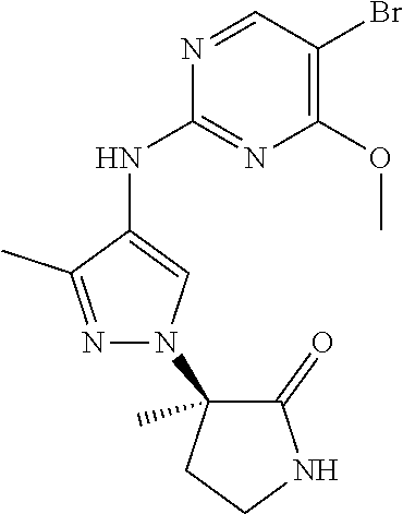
C1(N2N=C(C)C(NC3=NC(OC)=C(Br)C=N3)=C2)(C)CCNC1=O
